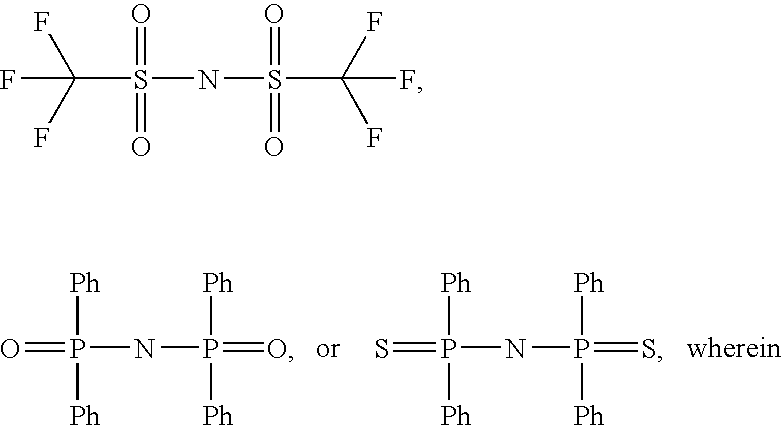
C(S(=O)(=O)NS(=O)(=O)C(F)(F)F)(F)(F)F.O=P([Ph])([Ph])NP(=O)([Ph])[Ph].S=P([Ph])([Ph])NP(=S)([Ph])[Ph]
